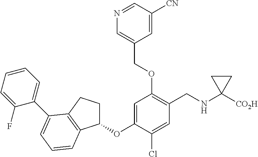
C1=C(OC2CCC3=C2C=CC=C3C2=CC=CC=C2F)C(Cl)=CC(CNC2([CO2H])CC2)=C1OCC1=CN=CC([CN])=C1
